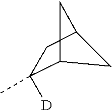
C12C(C)([D])CC(C1)C2
